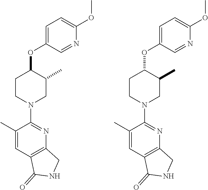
C1=C(OC2CCN(C3=NC4=C(C=C3C)C(=O)NC4)CC2C)C=NC(OC)=C1.C1=C(OC2CCN(C3=NC4=C(C=C3C)C(=O)NC4)CC2C)C=NC(OC)=C1
